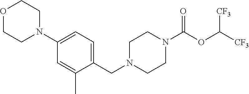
C1(N2CCOCC2)=CC=C(CN2CCN(C(OC([CF3])[CF3])=O)CC2)C(C)=C1
